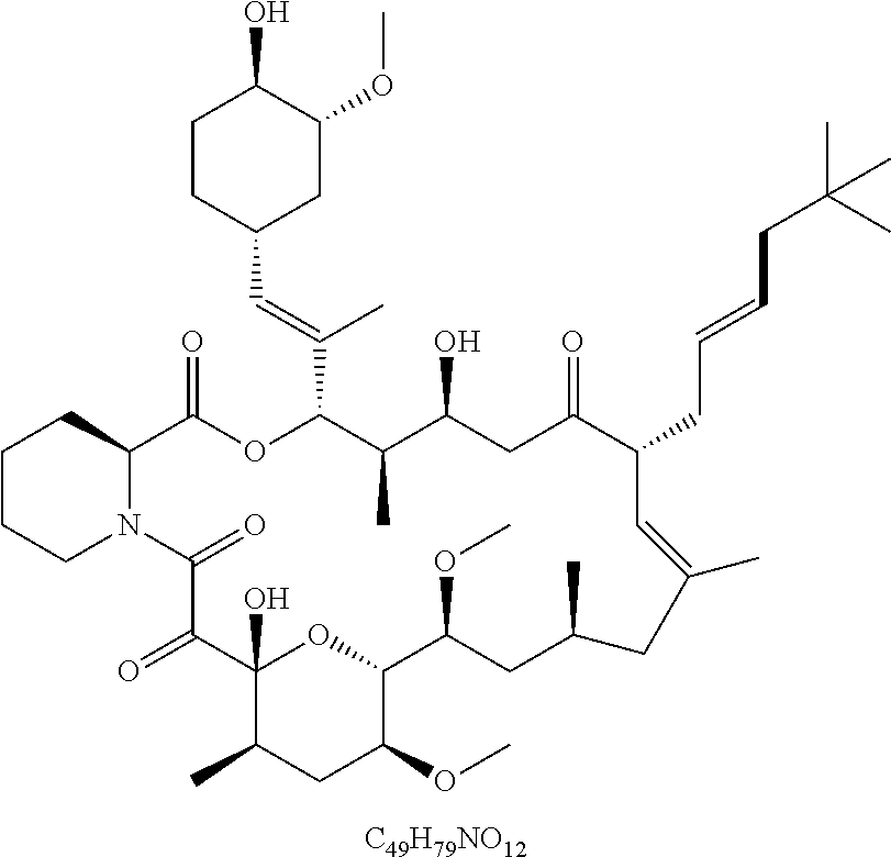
C1CCN2C(C1)C(=O)OC(C(=CC1CC(OC)C(O)CC1)C)C(C)C(O)CC(=O)C(CC=CCC(C)(C)C)C=C(C)CC(C)CC(OC)C1OC(O)(C(=O)C2=O)C(C)CC1OC.[C49H79NO12]
